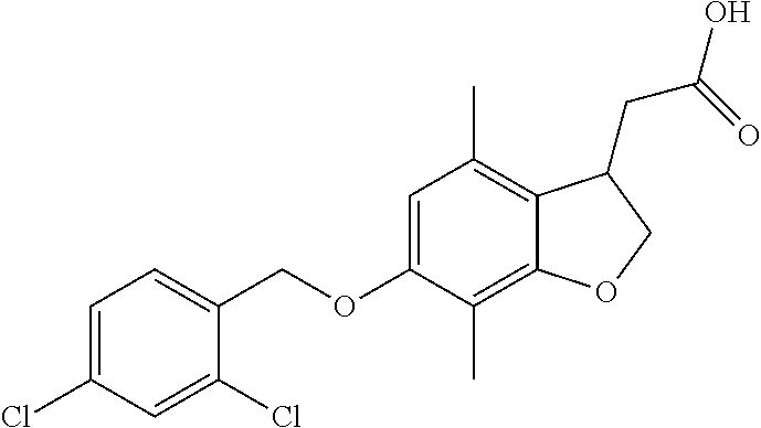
C1=C(Cl)C=C(Cl)C(COC2=CC(C)=C3C(=C2C)OCC3CC(O)=O)=C1
